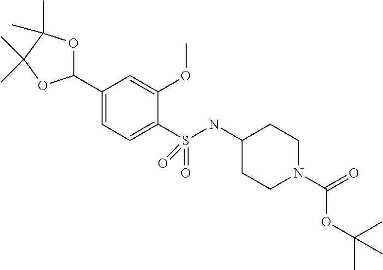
C1(C2OC(C)(C)C(C)(C)O2)=CC=C(S(NC2CCN(C(=O)OC(C)(C)C)CC2)(=O)=O)C(OC)=C1
